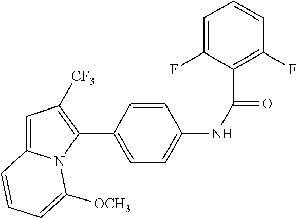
C1(C2=CC=C(NC(=O)C3=C(F)C=CC=C3F)C=C2)=C([CF3])C=C2N1C([OCH3])=CC=C2
